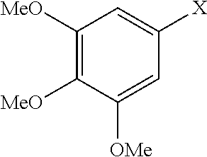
C1([MeO])=C([MeO])C([OMe])=CC([X])=C1
